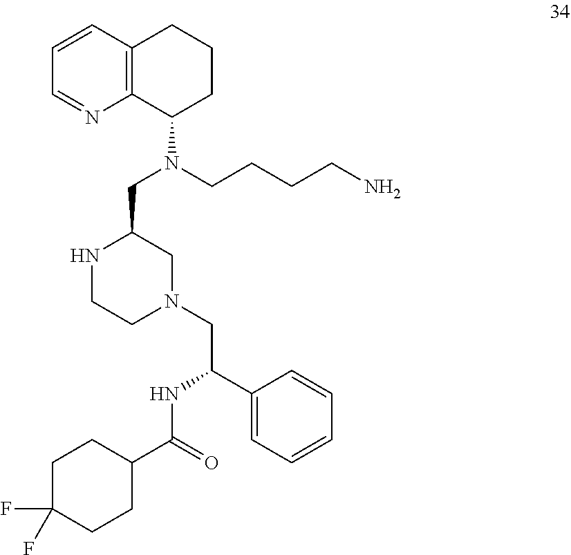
C1=CC2=C(N=C1)C(N(CCCCN)CC1NCCN(CC(NC(=O)C3CCC(F)(F)CC3)C3=CC=CC=C3)C1)CCC2
